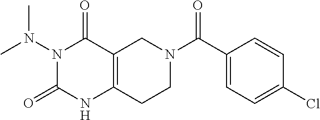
N1(N(C)C)C(=O)NC2=C(C1=O)CN(C(C1=CC=C(Cl)C=C1)=O)CC2
